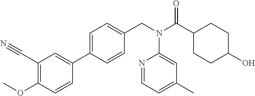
C1(C2=CC=C(CN(C(C3CCC(O)CC3)=O)C3=CC(C)=CC=N3)C=C2)=CC(C#N)=C(OC)C=C1
